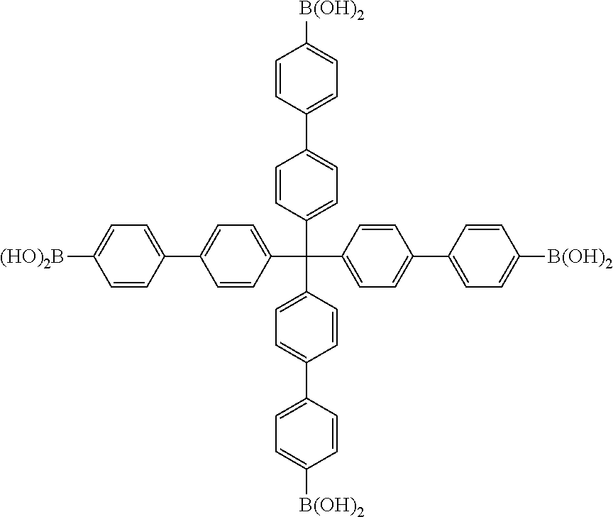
C1(C2=CC=C([B(OH)2])C=C2)=CC=C(C(C2=CC=C(C3=CC=C([(HO)2B])C=C3)C=C2)(C2=CC=C(C3=CC=C([B(OH)2])C=C3)C=C2)C2=CC=C(C3=CC=C([B(OH)2])C=C3)C=C2)C=C1
